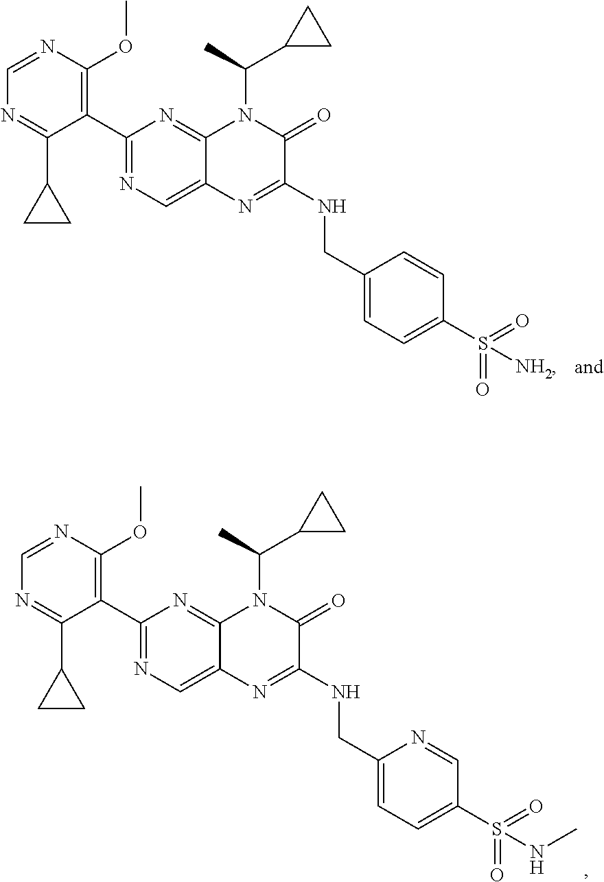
C1(C2=C(OC)N=CN=C2C2CC2)=NC=C2C(=N1)N(C(C)C1CC1)C(=O)C(NCC1=CC=C(S(=O)(=O)[NH2])C=C1)=N2.C1(C2=C(OC)N=CN=C2C2CC2)=NC=C2C(=N1)N(C(C)C1CC1)C(=O)C(NCC1=CC=C(S(=O)(=O)NC)C=N1)=N2
